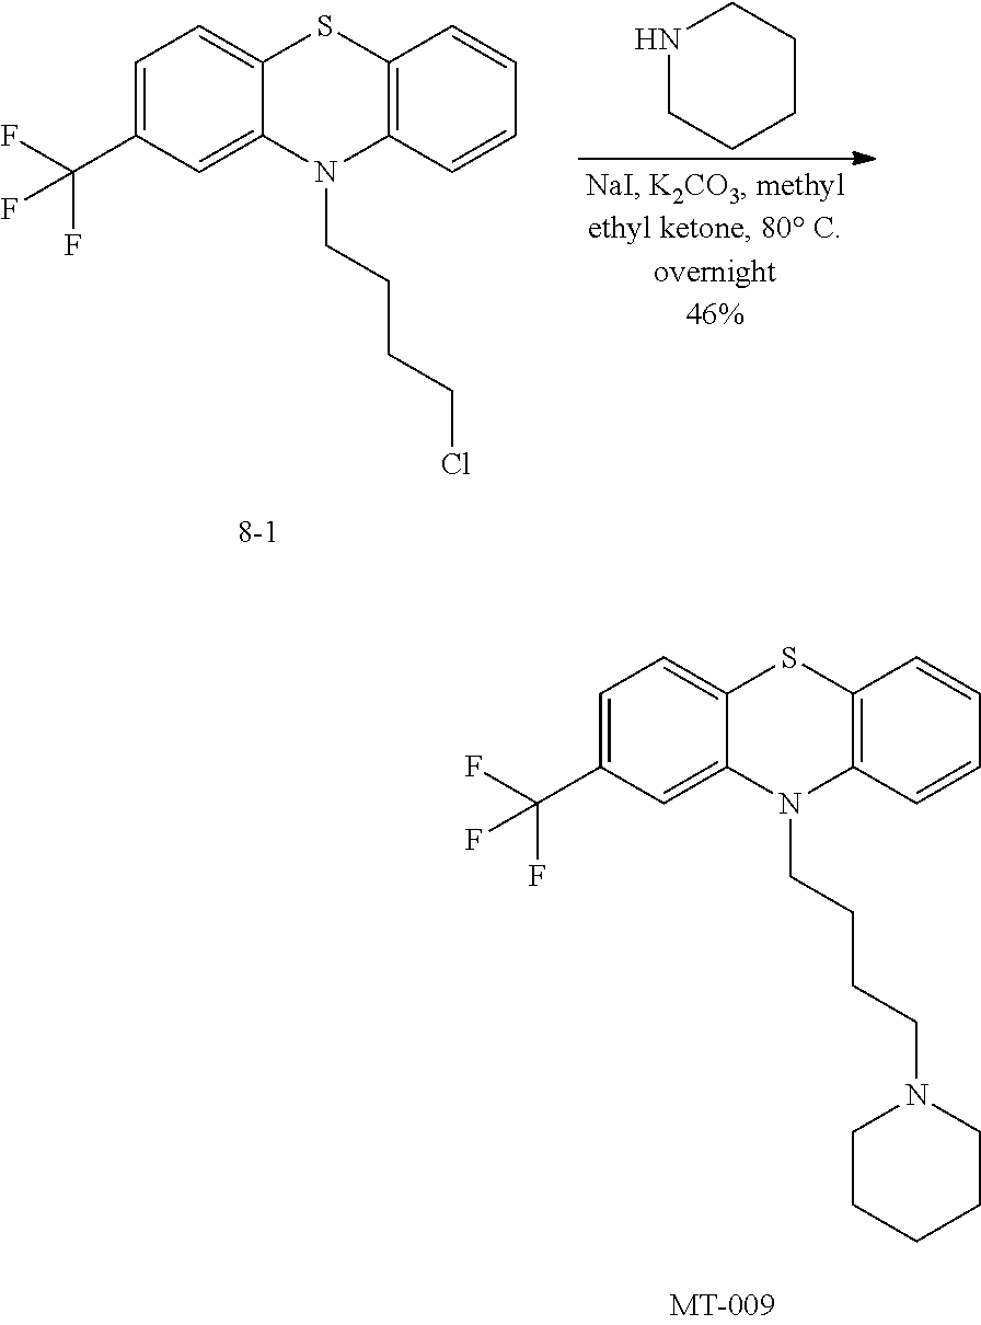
C12=CC=C(C(F)(F)F)C=C1N(CCCCN1CCCCC1)C1=C(S2)C=CC=C1.C12=CC=C(C(F)(F)F)C=C1N(CCCCCl)C1=C(S2)C=CC=C1.N1CCCCC1
